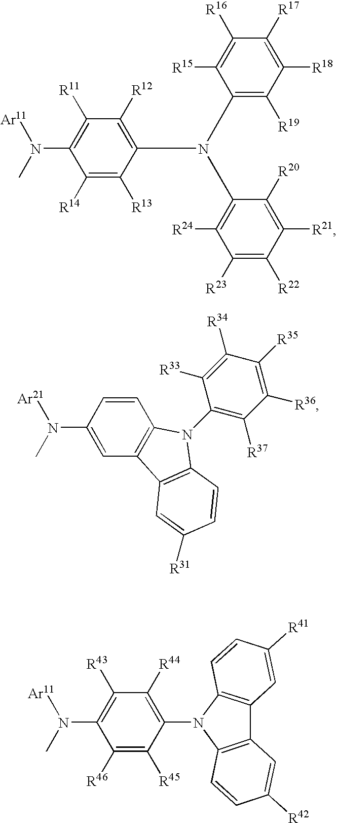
C1([R16])=C([R15])C(N(C2=C([R12])C([R11])=C(N(C)[Ar11])C([R14])=C2[R13])C2=C([R24])C([R23])=C([R22])C([R21])=C2[R20])=C([R19])C([R18])=C1[R17].C12=C(C=C(N(C)[Ar21])C=C1)C1=C(C=CC([R31])=C1)N2C1=C([R37])C([R36])=C([R35])C([R34])=C1[R33].C1(N2C3=C(C4=C2C=CC([R42])=C4)C=C([R41])C=C3)=C([R44])C([R43])=C(N(C)[Ar11])C([R46])=C1[R45]
